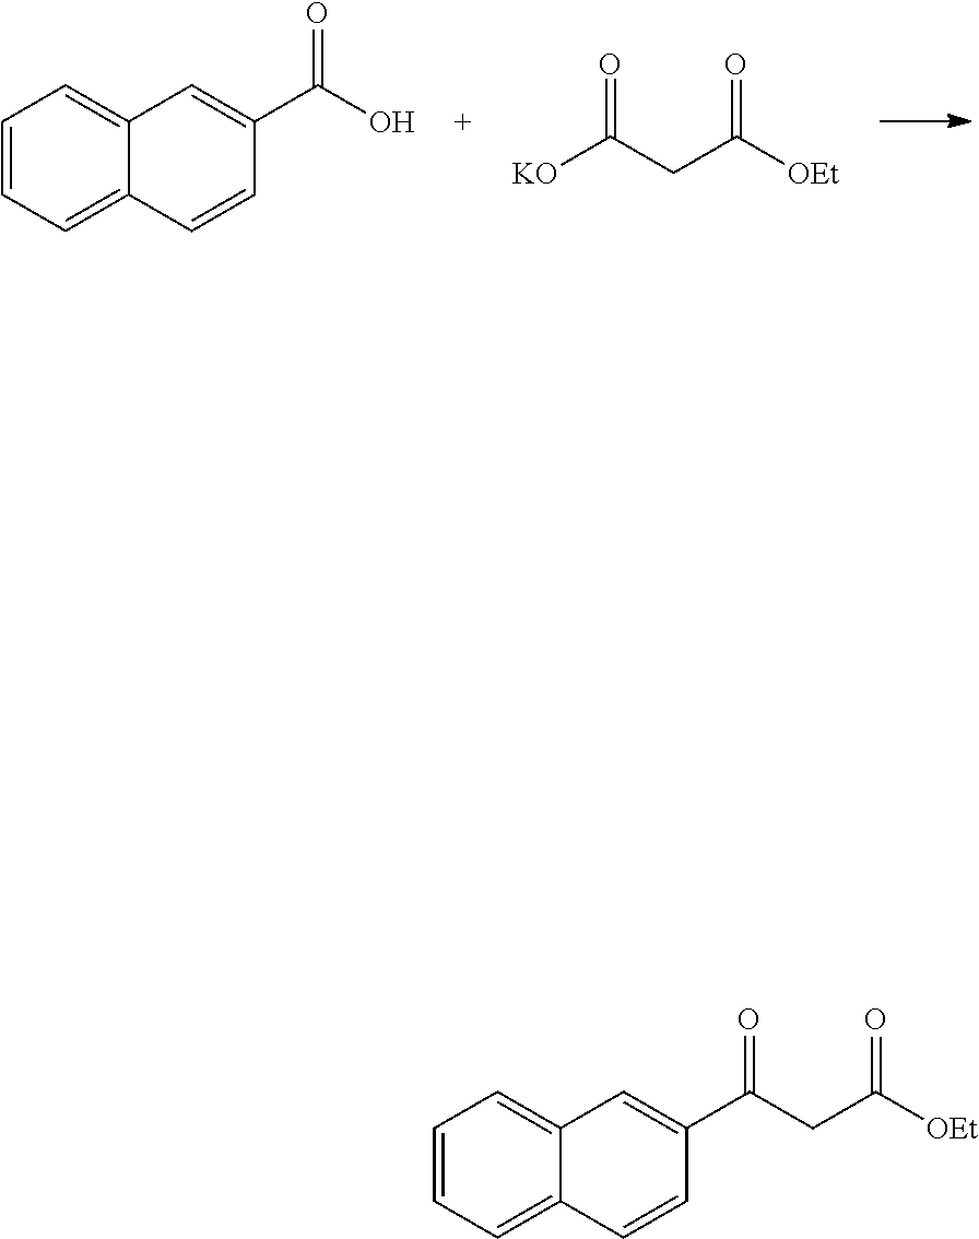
C1=CC=C2C(=C1)C=C(C(O)=O)C=C2.O=C([KO])CC([OEt])=O.C1=CC=C2C(=C1)C=C(C(CC([OEt])=O)=O)C=C2
